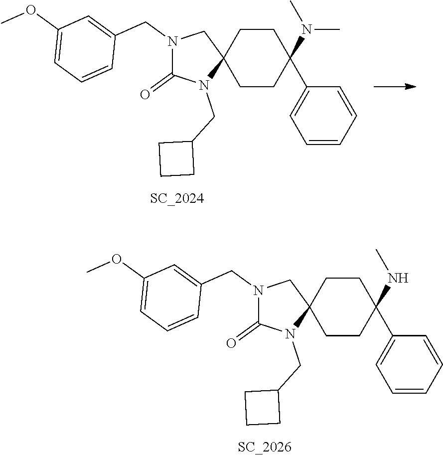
N1(CC2=CC(OC)=CC=C2)C(=O)N(CC2CCC2)C2(C1)CCC(C1=CC=CC=C1)(N(C)C)CC2.N1(CC2=CC(OC)=CC=C2)C(=O)N(CC2CCC2)C2(C1)CCC(C1=CC=CC=C1)(NC)CC2
